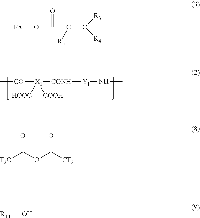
[CO]([X1]([CONH][Y1]NC)([HOOC])[COOH])C.C[Ra]OC(C(=C([R3])[R4])[R5])=O.O=C(OC(=O)[CF3])[F3C].[R14]O
